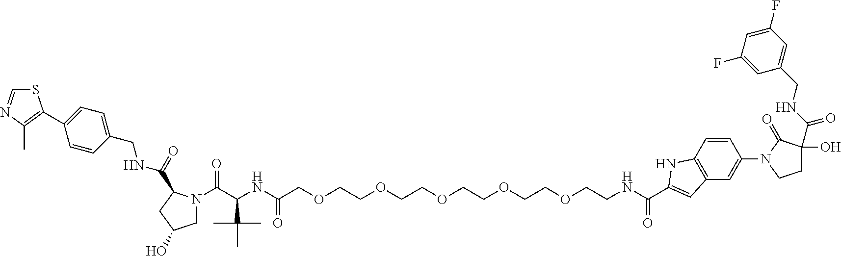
C1=CC2=C(C=C1N1CCC(O)(C(NCC3=CC(F)=CC(F)=C3)=O)C1=O)C=C(C(NCCOCCOCCOCCOCCOCC(NC(C(=O)N1CC(O)CC1C(=O)NCC1=CC=C(C3=C(C)N=CS3)C=C1)C(C)(C)C)=O)=O)N2
